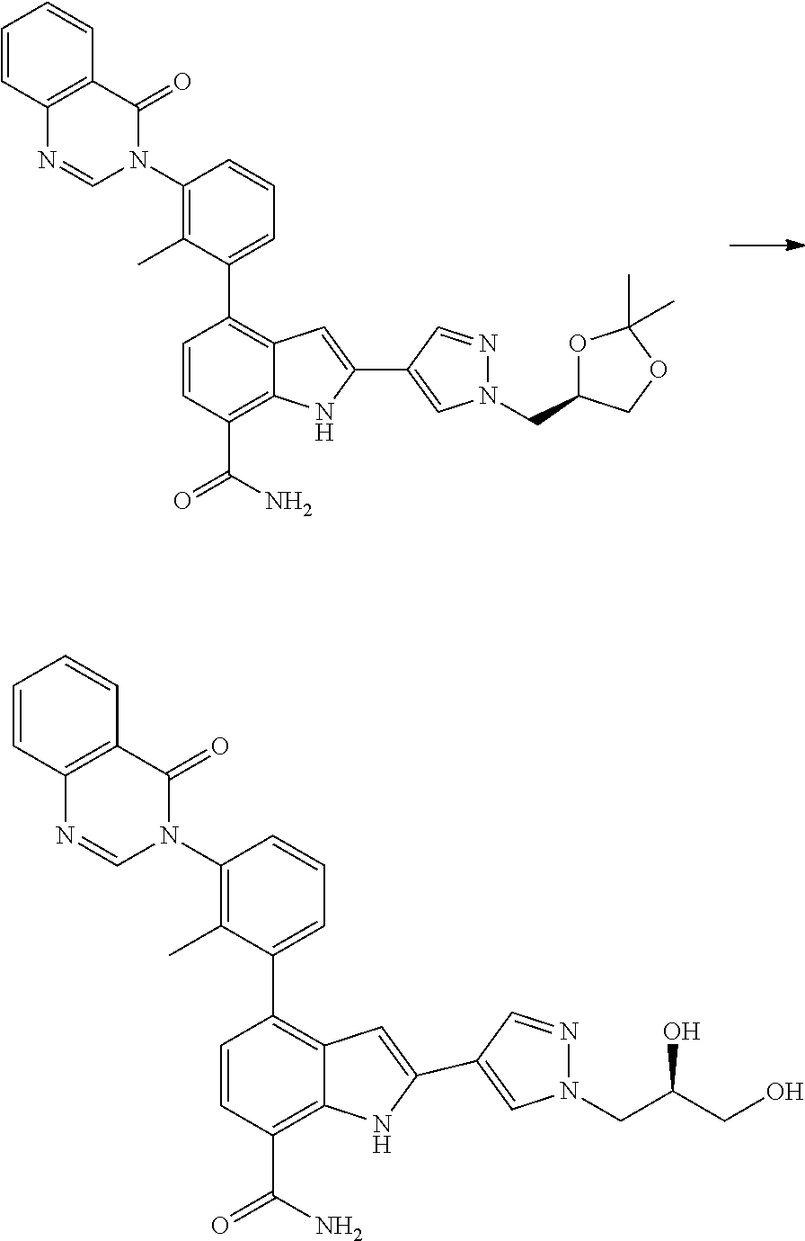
C1=CC=C(C2=C3C(=C(C(=O)N)C=C2)NC(C2=CN(CC4OC(C)(C)OC4)N=C2)=C3)C(C)=C1N1C(=O)C2=C(N=C1)C=CC=C2.C1=CC=C(C2=C3C(=C(C(=O)N)C=C2)NC(C2=CN(CC(CO)O)N=C2)=C3)C(C)=C1N1C(=O)C2=C(N=C1)C=CC=C2
